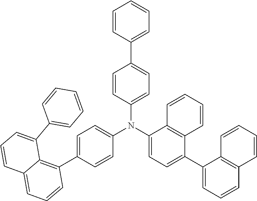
C1(C2=CC=C(N(C3=CC=C(C4=C5C(C6=CC=CC=C6)=CC=CC5=CC=C4)C=C3)C3=CC=C(C4=CC=CC5=C4C=CC=C5)C4=C3C=CC=C4)C=C2)=CC=CC=C1
